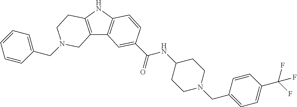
C1(CN2CCC3=C(C4=C(N3)C=CC(C(=O)NC3CCN(CC5=CC=C(C(F)(F)F)C=C5)CC3)=C4)C2)=CC=CC=C1
